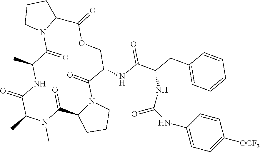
C1CCN2C1C(=O)OCC(NC(C(CC1=CC=CC=C1)NC(NC1=CC=C([OCF3])C=C1)=O)=O)C(=O)N1C(C(=O)N(C)C(C)C(=O)NC(C)C2=O)CCC1
